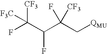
[F3C]C(F)([CF3])C(C(C[QMU])([CF3])F)F
